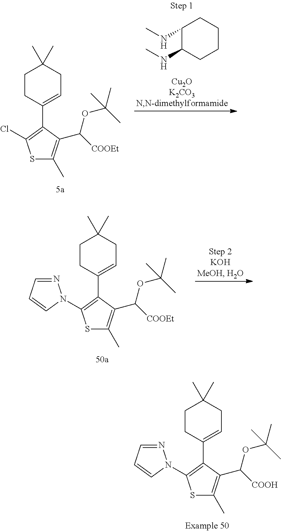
C1(NC)C(NC)CCCC1.ClC1=C(C2=CCC(C)(C)CC2)C(C(OC(C)(C)C)[COOEt])=C(C)S1.N1=CC=CN1C1=C(C2=CCC(C)(C)CC2)C(C(OC(C)(C)C)[COOEt])=C(C)S1.N1=CC=CN1C1=C(C2=CCC(C)(C)CC2)C(C(OC(C)(C)C)[COOH])=C(C)S1
